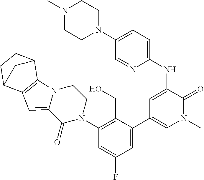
N12C(=CC3=C1C1CCC3C1)C(=O)N(C1=C(CO)C(C3=CN(C)C(=O)C(NC4=CC=C(N5CCN(C)CC5)C=N4)=C3)=CC(F)=C1)CC2
